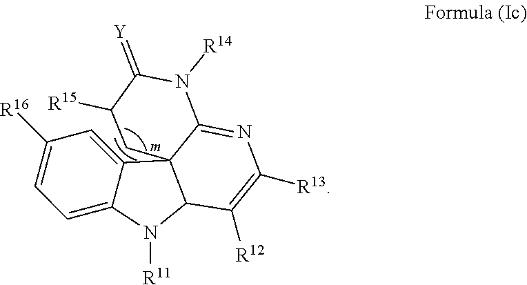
C1([R16])=CC=C2C(=C1)C13C(N2[R11])C([R12])=C([R13])N=C1N([R14])C(=[Y])C([R15])C3
